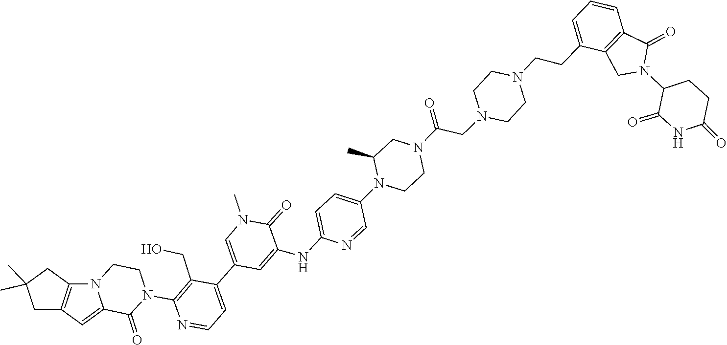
C1=C2C(=O)N(C3=C(CO)C(C4=CN(C)C(=O)C(NC5=CC=C(N6C(C)CN(C(=O)CN7CCN(CCC8=CC=CC9=C8CN(C8CCC(=O)NC8=O)C9=O)CC7)CC6)C=N5)=C4)=CC=N3)CCN2C2=C1CC(C)(C)C2
